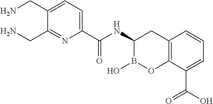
C12=C(C(C(O)=O)=CC=C1)OB(O)C(NC(=O)C1=CC=C(CN)C(CN)=N1)C2
